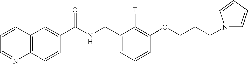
C1=CC=NC2=C1C=C(C(NCC1=CC=CC(OCCCN3C=CC=C3)=C1F)=O)C=C2
